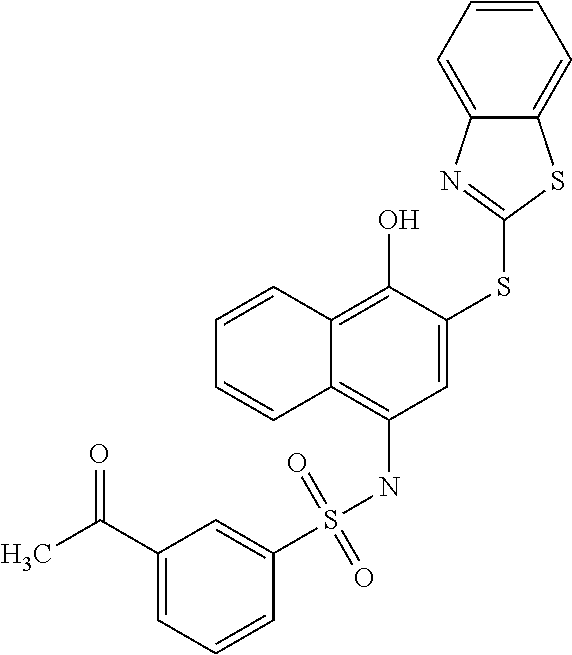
C1=C(SC2=NC3=CC=CC=C3S2)C(O)=C2C(=C1NS(C1=CC(C(C)=O)=CC=C1)(=O)=O)C=CC=C2
